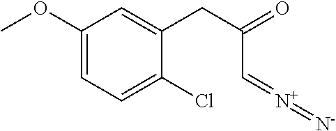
C1(OC)=CC=C(Cl)C(CC(C=[N+]=[N-])=O)=C1
